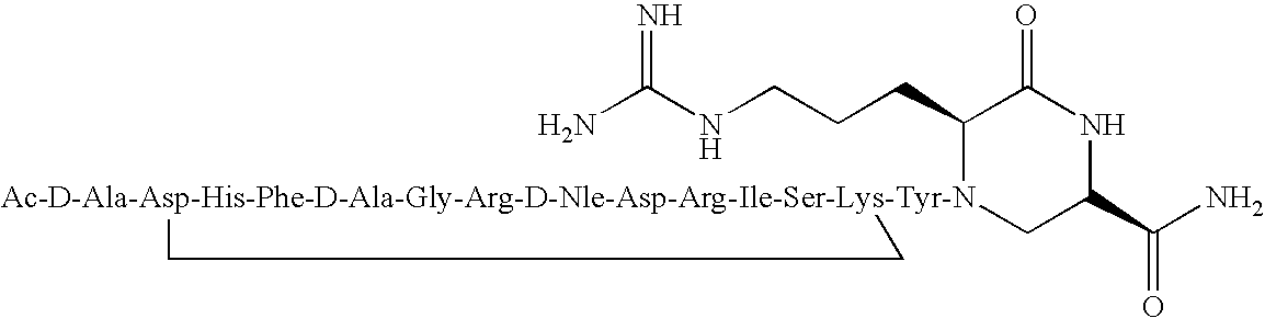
NC(NCCCC1[Ac-D-Ala-Asp-His-Phe-D-Ala-Gly-Arg-D-Nle-Asp-Arg-Ile-Ser-Lys-Tyr-N]2(CC(C(N)=O)NC1=O)CC2)=N
